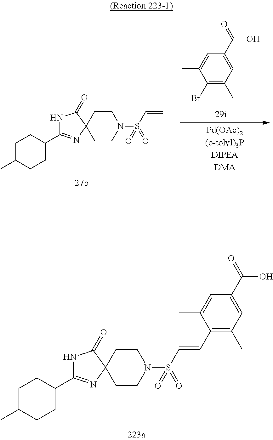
N1C(C2CCC(C)CC2)=NC2(C1=O)CCN(S(=O)(=O)C=C)CC2.C1(Br)=C(C)C=C(C(=O)O)C=C1C.N1C(C2CCC(C)CC2)=NC2(C1=O)CCN(S(=O)(=O)C=CC1=C(C)C=C(C(O)=O)C=C1C)CC2
